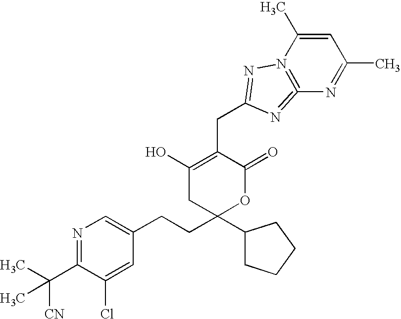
N1=C(C(C)([CN])C)C(Cl)=CC(CCC2(C3CCCC3)OC(=O)C(CC3=NN4=C(=N3)N=C(C)C=C4C)=C(O)C2)=C1
